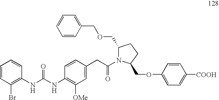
C1=CC(Br)=C(NC(NC2=C([OMe])C=C(CC(=O)N3C(COCC4=CC=CC=C4)CCC3COC3=CC=C([COOH])C=C3)C=C2)=O)C=C1
